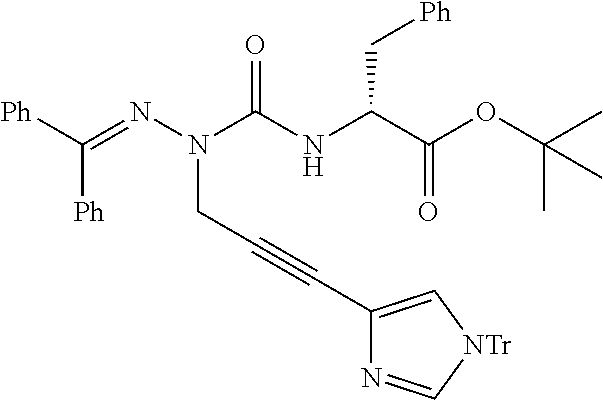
[Ph]C(=NN(C(NC(C(OC(C)(C)C)=O)C[Ph])=O)CC#CC1=C[NTr]C=N1)[Ph]
